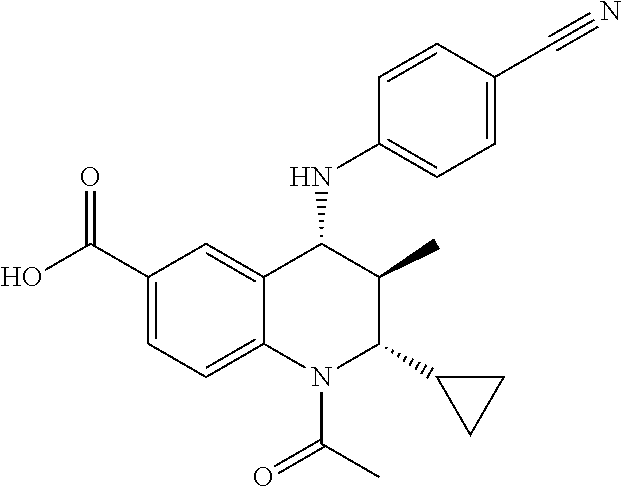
C1(C(=O)O)=CC=C2C(=C1)C(NC1=CC=C(C#N)C=C1)C(C)C(C1CC1)N2C(C)=O
